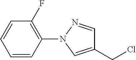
C1=CC(N2N=CC(CCl)=C2)=C(F)C=C1
